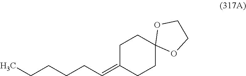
C1C(=CCCCCC)CCC2(C1)OCCO2
